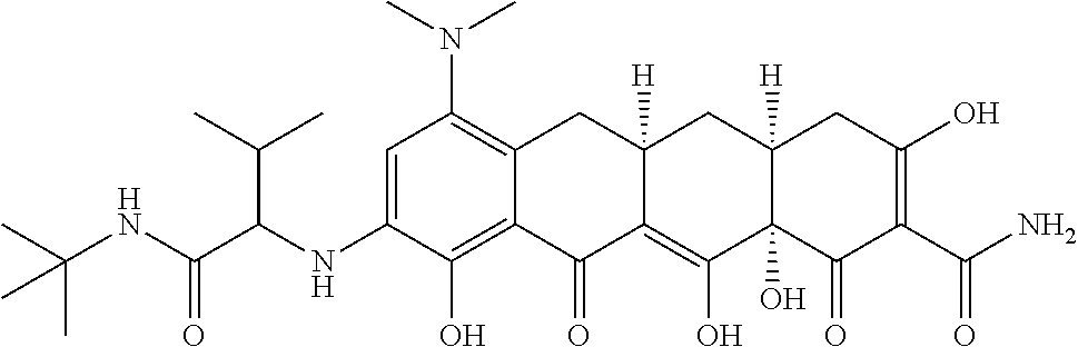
C1=C(NC(C(NC(C)(C)C)=O)C(C)C)C(O)=C2C(=C1N(C)C)CC1([H])C(=C(O)C3(O)C([H])(C1)CC(O)=C(C(N)=O)C3=O)C2=O
